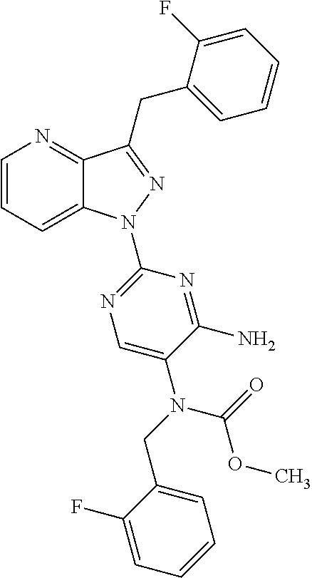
C1=CC=C2C(=N1)C(CC1=CC=CC=C1F)=NN2C1=NC=C(N(C(OC)=O)CC2=CC=CC=C2F)C(N)=N1
